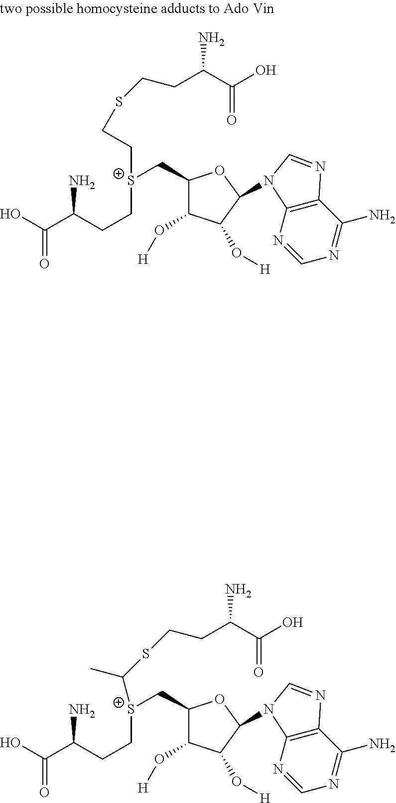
C(=O)(O)C(CC[S+](CC1C(O[H])C(O[H])C(N2C3=C(C(N)=NC=N3)N=C2)O1)CCSCCC(C(O)=O)N)N.C(=O)(O)C(CC[S+](CC1C(O[H])C(O[H])C(N2C3=C(C(N)=NC=N3)N=C2)O1)C(C)SCCC(C(O)=O)N)N
